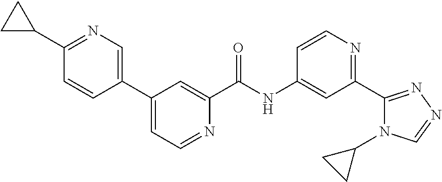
C1(C2=CN=C(C3CC3)C=C2)=CC=NC(C(NC2=CC(C3=NN=CN3C3CC3)=NC=C2)=O)=C1
